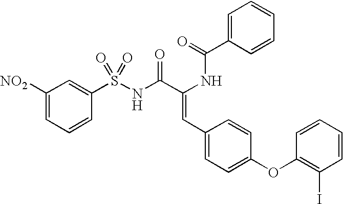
C(=O)(NC(C(NS(C1=CC([NO2])=CC=C1)(=O)=O)=O)=CC1=CC=C(OC2=C(I)C=CC=C2)C=C1)C1=CC=CC=C1
